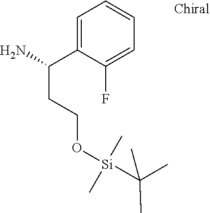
C1=C(C(N)CCO[Si](C(C)(C)C)(C)C)C(F)=CC=C1
